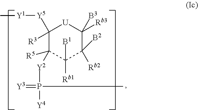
C1([Y5][Y1]C)([R3])C([R5])([Y2]P([Y4])(=[Y3])C)C([B1])([Rb1])C([B2])([Rb2])C([B3])([Rb3])[U]1
